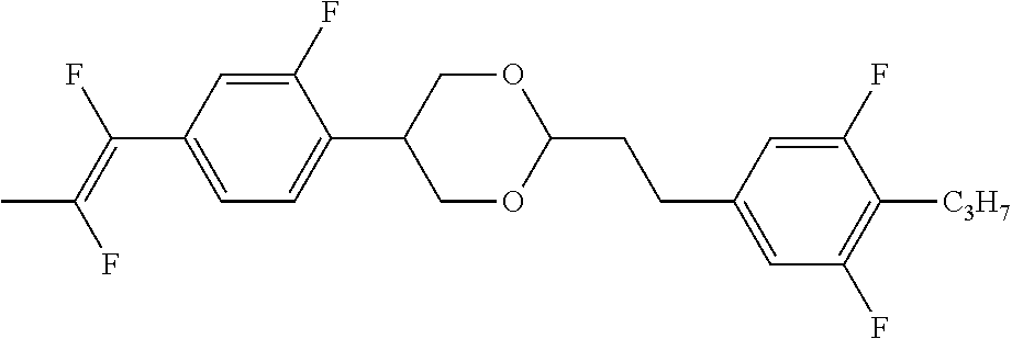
C(C1=CC=C(C2COC(CCC3=CC(F)=C([C3H7])C(F)=C3)OC2)C(F)=C1)(=C(F)C)F
